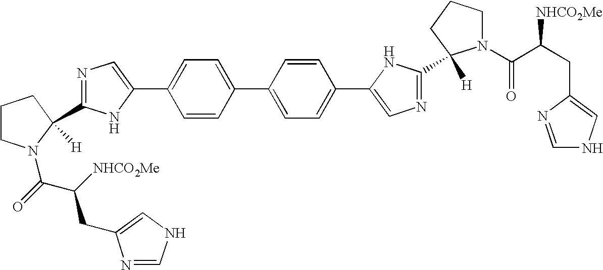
C1=CC(C2=CC=C(C3=CN=C(C4([H])N(C(=O)C(CC5=CNC=N5)[NHCO2Me])CCC4)N3)C=C2)=CC=C1C1=CN=C(C2([H])N(C(C(CC3=CNC=N3)[NHCO2Me])=O)CCC2)N1
